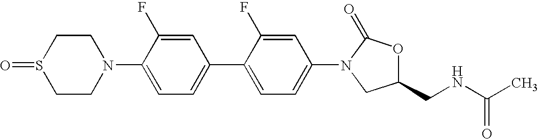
C1CN(C2=CC=C(C3=CC=C(N4C(=O)OC(CNC(C)=O)C4)C=C3F)C=C2F)CCS1=O
